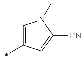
C1=C(C)C=C([CN])N1C
